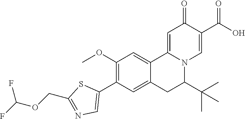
C1(OC)=C(C2=CN=C(COC(F)F)S2)C=C2C(=C1)C1=CC(=O)C(C(O)=O)=CN1C(C(C)(C)C)C2
